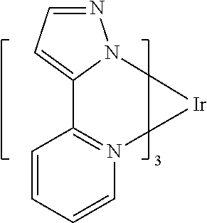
C1=NN2C(=C1)C1=N(C=CC=C1)[Ir]2
